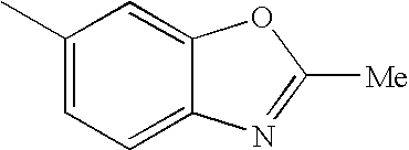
C1(C)=CC=C2C(=C1)OC([Me])=N2
